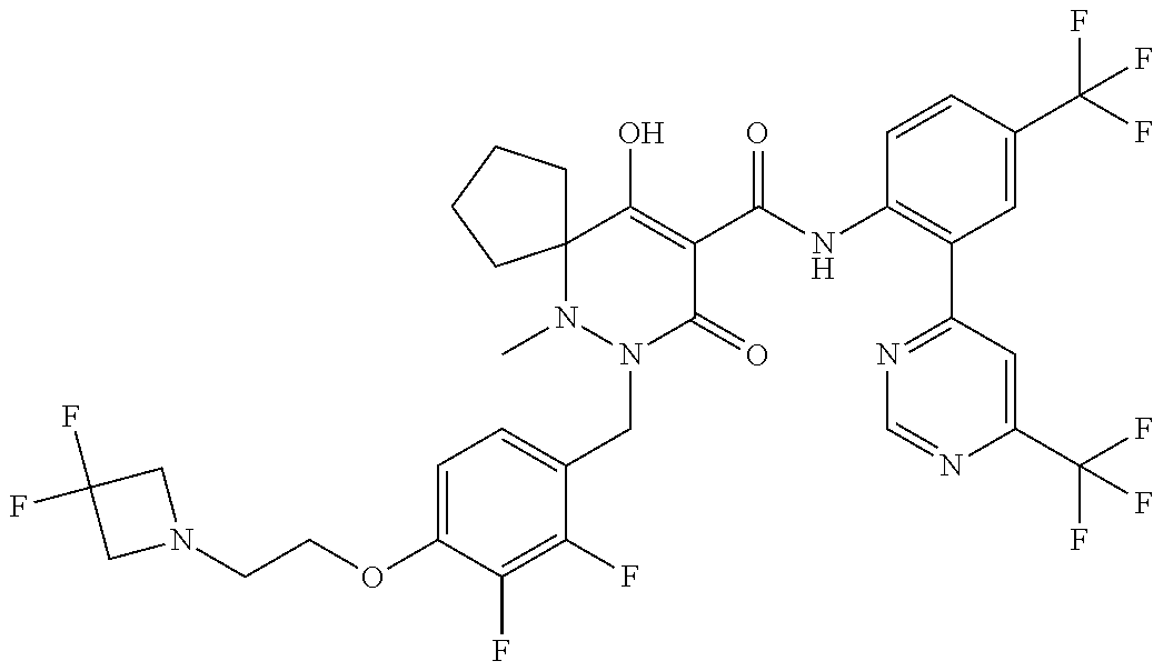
N1(C)N(CC2=CC=C(OCCN3CC(F)(F)C3)C(F)=C2F)C(=O)C(C(NC2=C(C3=NC=NC(C(F)(F)F)=C3)C=C(C(F)(F)F)C=C2)=O)=C(O)C12CCCC2
